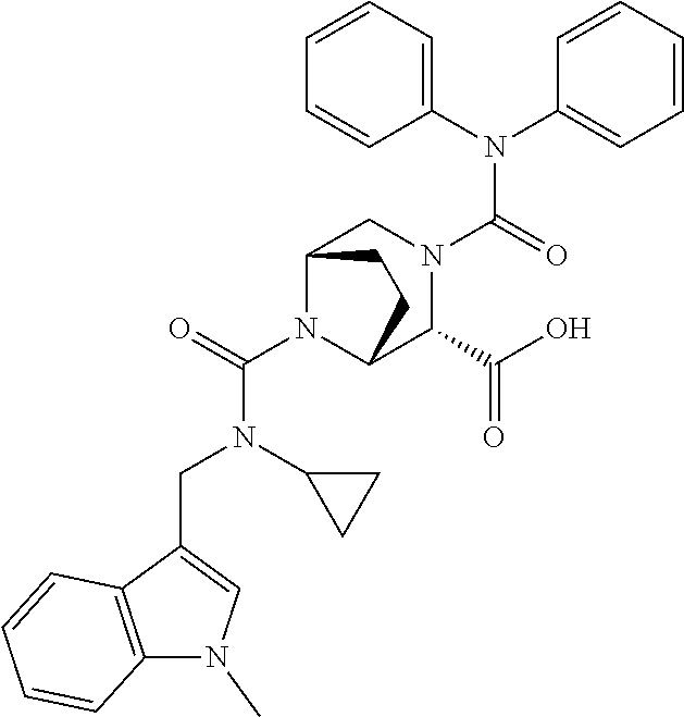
C1(N(C2=CC=CC=C2)C(=O)N2CC3N(C(=O)N(CC4=CN(C)C5=C4C=CC=C5)C4CC4)C(C2C(O)=O)CC3)=CC=CC=C1
